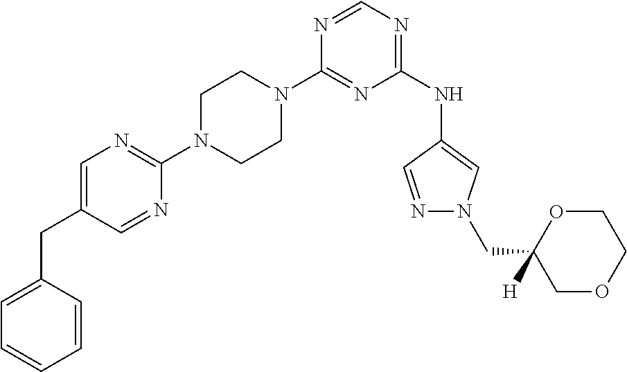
C1(N2CCN(C3=NC=C(CC4=CC=CC=C4)C=N3)CC2)=NC(NC2=CN(CC3([H])COCCO3)N=C2)=NC=N1
